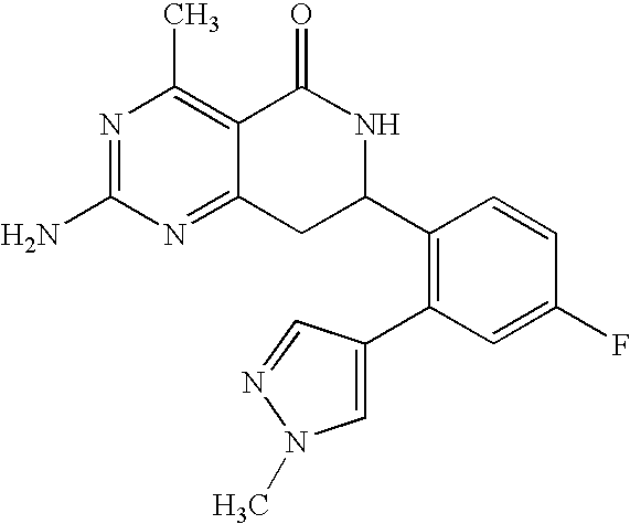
C12=NC(N)=NC(C)=C1C(=O)NC(C1=C(C3=CN(C)N=C3)C=C(F)C=C1)C2
